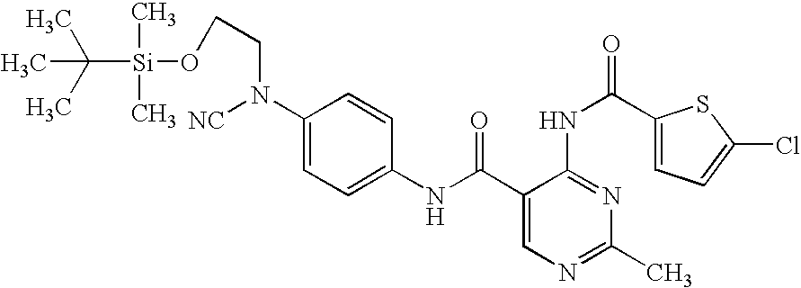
C1(NC(=O)C2=CN=C(C)N=C2NC(=O)C2=CC=C(Cl)S2)=CC=C(N(CCO[Si](C(C)(C)C)(C)C)[NC])C=C1
